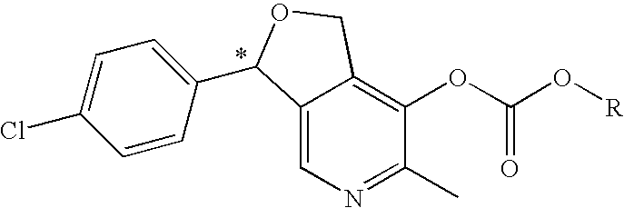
C12=CN=C(C)C(OC(O[R])=O)=C1COC2C1=CC=C(Cl)C=C1
